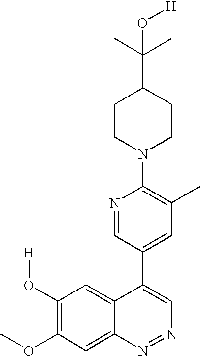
C1CN(C2=C(C)C=C(C3=CN=NC4=CC(OC)=C(O[H])C=C34)C=N2)CCC1C(C)(C)O[H]
